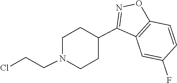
C1CN(CCCl)CCC1C1=NOC2=C1C=C(F)C=C2
